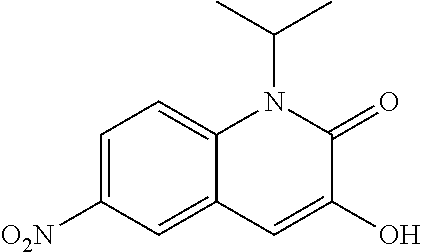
C1=C([O2N])C=C2C(=C1)N(C(C)C)C(=O)C(O)=C2
